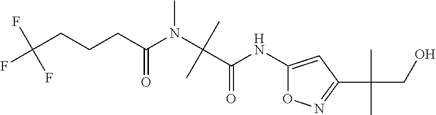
C(C)(C(=O)NC1=CC(C(CO)(C)C)=NO1)(N(C)C(CCCC(F)(F)F)=O)C
